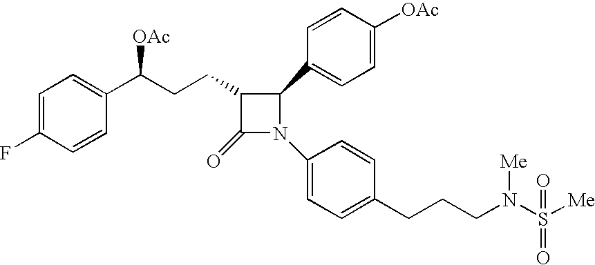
C1=C(F)C=CC(C(CCC2C(=O)N(C3=CC=C(CCCN(S([Me])(=O)=O)[Me])C=C3)C2C2=CC=C([OAc])C=C2)[OAc])=C1
